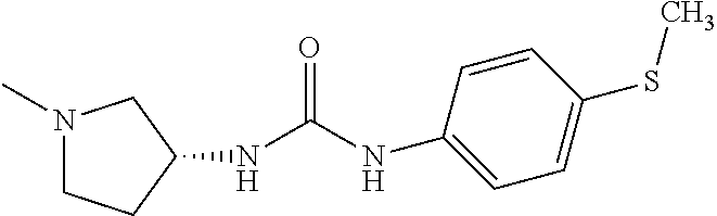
N1(C)CCC(NC(NC2=CC=C(SC)C=C2)=O)C1
